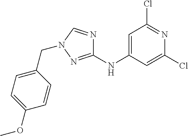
C1=C(NC2=NN(CC3=CC=C(OC)C=C3)C=N2)C=C(Cl)N=C1Cl
